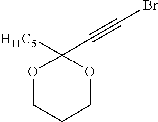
[H11C5]C1(C#CBr)OCCCO1
